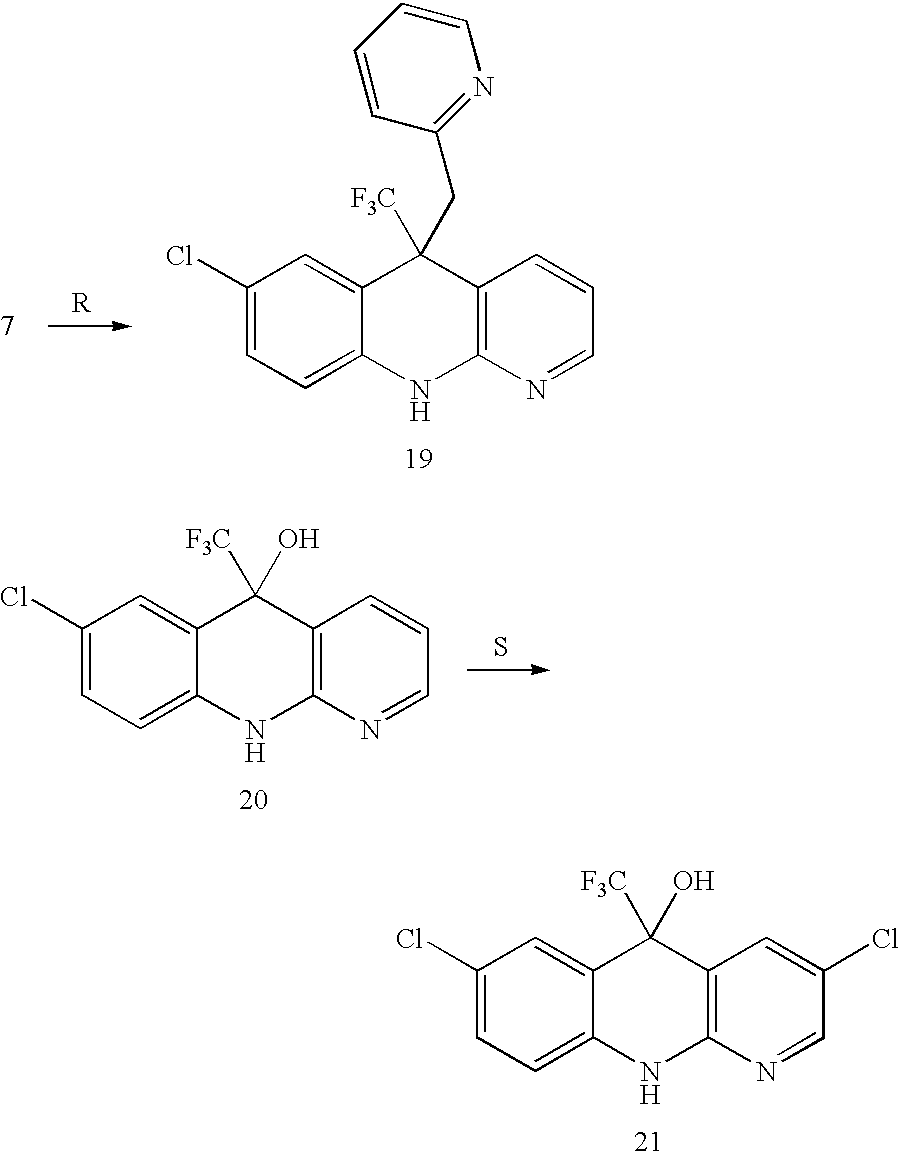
C1(Cl)=CC=C2C(=C1)C([F3C])(CC1=NC=CC=C1)C1=C(N2)N=CC=C1.[R].C1(Cl)=CC=C2C(=C1)C([F3C])(O)C1=C(N2)N=CC(Cl)=C1.C1(Cl)=CC=C2C(=C1)C([F3C])(O)C1=C(N2)N=CC=C1.S
